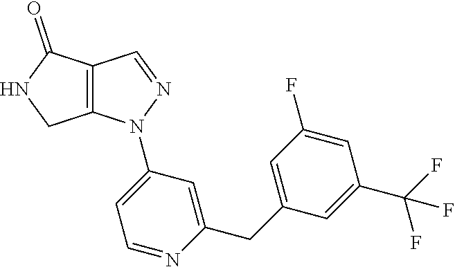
C12=C(C=NN1C1=CC=NC(CC3=CC(F)=CC(C(F)(F)F)=C3)=C1)C(=O)NC2
